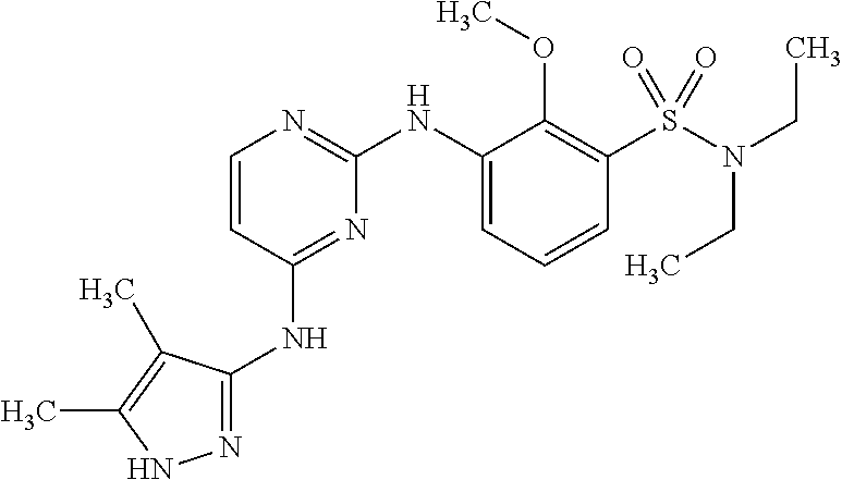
C1=CC(NC2=NNC(C)=C2C)=NC(NC2=CC=CC(S(N(CC)CC)(=O)=O)=C2OC)=N1
